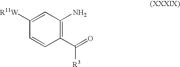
C1([R11W])=CC(N)=C(C(=O)[R3])C=C1
